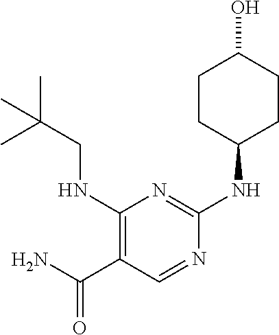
C1(NCC(C)(C)C)=C(C(N)=O)C=NC(NC2CCC(O)CC2)=N1
